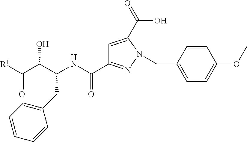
C1=CC=CC(CC(NC(=O)C2=NN(CC3=CC=C(OC)C=C3)C(C(=O)O)=C2)C(C(=O)[R1])O)=C1
